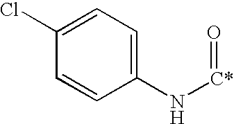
C1(Cl)=CC=C(N[C*]=O)C=C1
